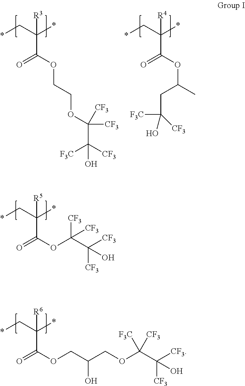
*CC(*)(C(OC(C([CF3])([CF3])O)([CF3])[CF3])=O)[R5].*CC(*)(C(OCC(COC(C([CF3])([CF3])O)([F3C])[CF3])O)=O)[R6].*CC(*)(C(OCCOC(C([CF3])([F3C])O)([CF3])[CF3])=O)[R3].*CC(*)(C(OC(C)CC([F3C])([CF3])O)=O)[R4]
